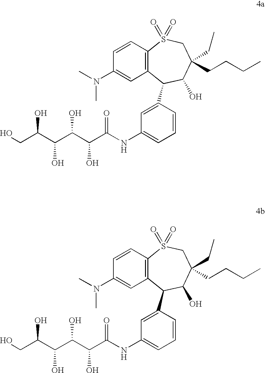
CN(C1=CC2=C(C=C1)S(=O)(=O)CC(CC)(CCCC)C(O)C2C1=CC(NC(C(C(C(C(CO)O)O)O)O)=O)=CC=C1)C.CN(C1=CC2=C(C=C1)S(=O)(=O)CC(CC)(CCCC)C(O)C2C1=CC(NC(C(C(C(C(CO)O)O)O)O)=O)=CC=C1)C
